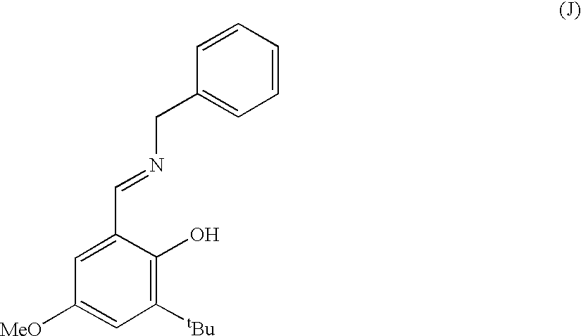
C1([tBu])=C(O)C(C=NCC2=CC=CC=C2)=CC([MeO])=C1
